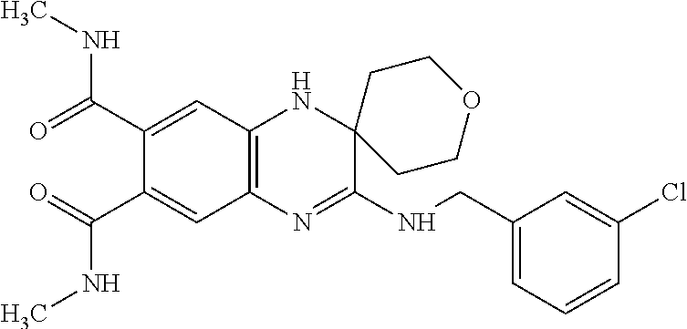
C1(C(NC)=O)=CC2=C(C=C1C(NC)=O)N=C(NCC1=CC=CC(Cl)=C1)C1(N2)CCOCC1
